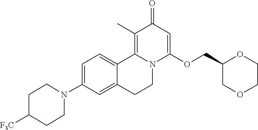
C1=C(N2CCC([F3C])CC2)C=C2C(=C1)C1=C(C)C(=O)C=C(OCC3COCCO3)N1CC2
